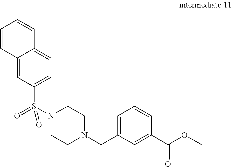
C1=CC2=CC(S(=O)(N3CCN(CC4=CC=CC(C(OC)=O)=C4)CC3)=O)=CC=C2C=C1
